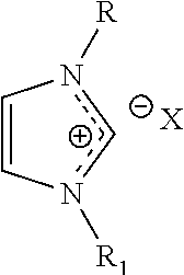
C1=Cn([R1])[c+]n1[R].[X]
